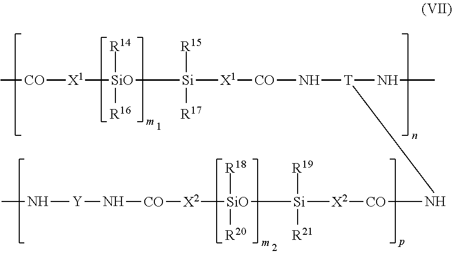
C[CO][X1][SiO]([R14])([R16])[Si]([R15])([R17])[X1][CO]N[T](NC)N[CO][X2][Si]([SiO]([X2][CO]N[Y]NC)([R18])[R20])([R19])[R21]
